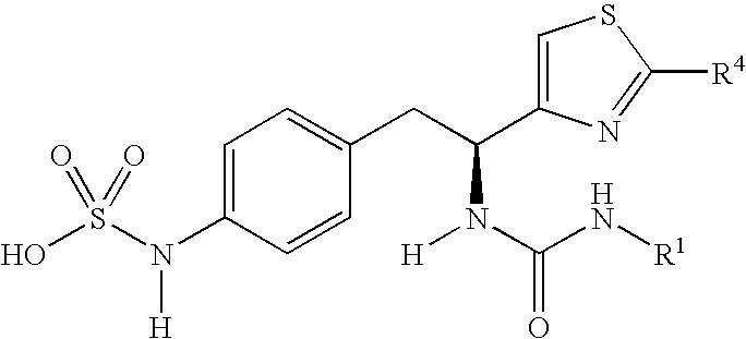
C1=C(N(S(O)(=O)=O)[H])C=CC(CC(N(C(N[R1])=O)[H])C2=CSC([R4])=N2)=C1
